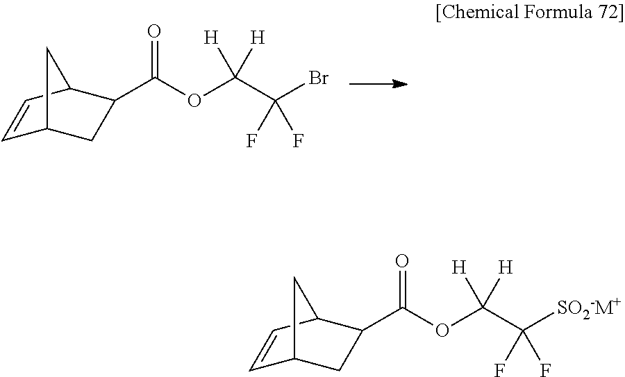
C1=CC2C(C(OC(C(Br)(F)F)([H])[H])=O)CC1C2.C1=CC2C(C(OC(C([SO2-M+])(F)F)([H])[H])=O)CC1C2
